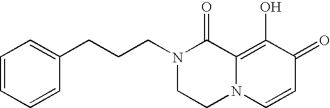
C1(CCCN2CCN3C(=C(O)C(=O)C=C3)C2=O)=CC=CC=C1
